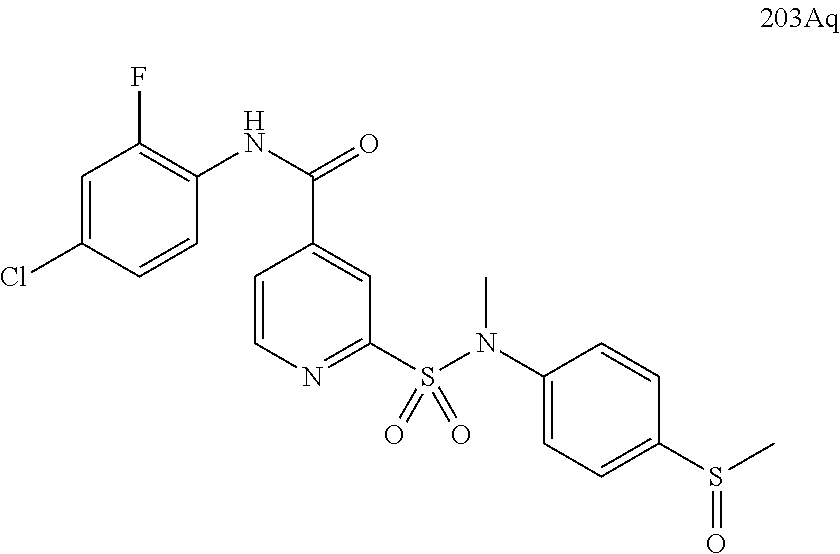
C1(N(S(C2=NC=CC(C(NC3=C(F)C=C(Cl)C=C3)=O)=C2)(=O)=O)C)=CC=C(S(C)=O)C=C1
